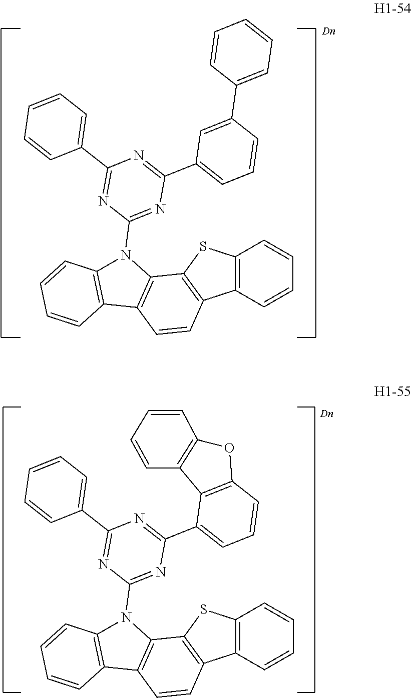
C12=C(C=CC=C1)C1=C(S2)C2=C(C=C1)C1=C(N2C2=NC(C3=CC=CC(C4=CC=CC=C4)=C3)=NC(C3=CC=CC=C3)=N2)C=CC=C1.C12=C(C=CC=C1)C1=C(S2)C2=C(C=C1)C1=C(N2C2=NC(C3=CC=CC4=C3C3=C(O4)C=CC=C3)=NC(C3=CC=CC=C3)=N2)C=CC=C1
